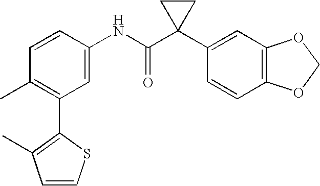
C1=C(NC(C2(C3=CC4=C(C=C3)OCO4)CC2)=O)C=CC(C)=C1C1=C(C)C=CS1
